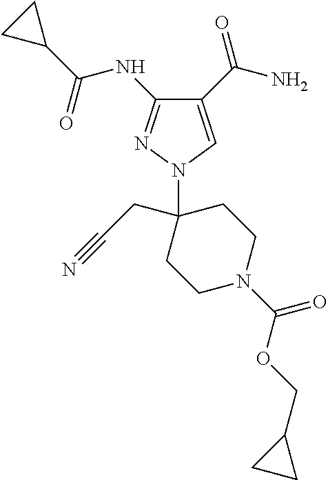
C1(C(N)=O)=CN(C2(CC#N)CCN(C(OCC3CC3)=O)CC2)N=C1NC(=O)C1CC1
